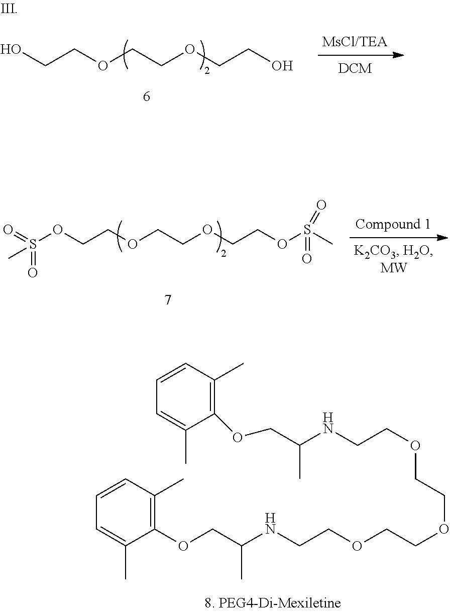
OCCOCCOCCO.O(CCOCCOCCOS(C)(=O)=O)S(=O)(=O)C.C1(OCC(NCCOCCOCCOCCNC(C)COC2=C(C)C=CC=C2C)C)=C(C)C=CC=C1C
